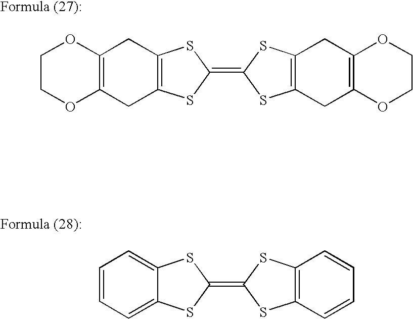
C12=C(SC(=C3SC4=C(S3)CC3=C(C4)OCCO3)S1)CC1=C(C2)OCCO1.C12=CC=CC=C1SC(=C1SC3=C(S1)C=CC=C3)S2
